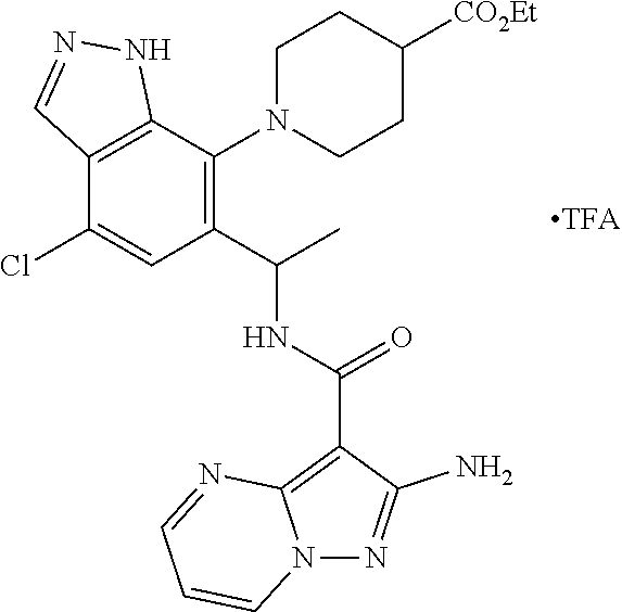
C12=C(C(N3CCC([CO2Et])CC3)=C(C(NC(C3=C4N(N=C3N)C=CC=N4)=O)C)C=C1Cl)NN=C2
